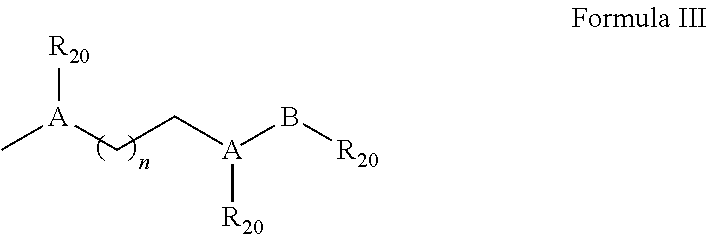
C[A](CC[A](B[R20])[R20])[R20]
